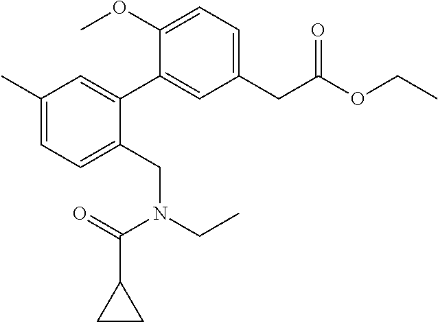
C1(C)=CC=C(CN(CC)C(=O)C2CC2)C(C2=CC(CC(OCC)=O)=CC=C2OC)=C1
